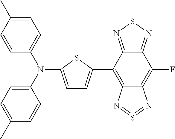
C1=C(N(C2=CC=C(C)C=C2)C2=CC=C(C)C=C2)SC(C2=C3C(=C(F)C4=NSN=C24)N=S=N3)=C1
